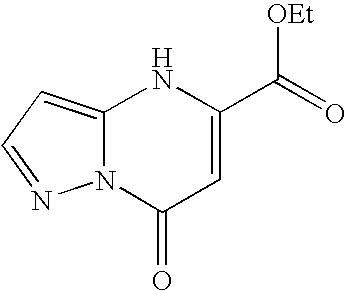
C(C1=CC(=O)N2C(=CC=N2)N1)(=O)[OEt]
